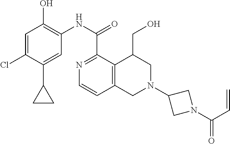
C1=C(Cl)C(C2CC2)=CC(NC(C2=NC=CC3=C2C(CO)CN(C2CN(C(C=C)=O)C2)C3)=O)=C1O
